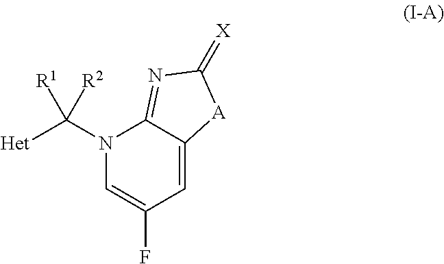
N1(C([Het])([R2])[R1])C=C(F)C=C2C1=NC(=[X])[A]2
